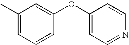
C1(C)=CC=CC(OC2=CC=NC=C2)=C1
